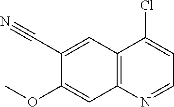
C12=C(N=CC=C1Cl)C=C(OC)C(C#N)=C2
